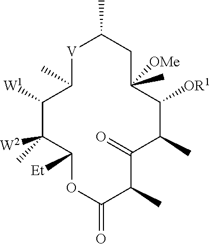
[V]1C(C)CC(C)([OMe])C([OR1])C(C)C(=O)C(C)C(=O)OC([Et])C(C)([W2])C([W1])C1C
